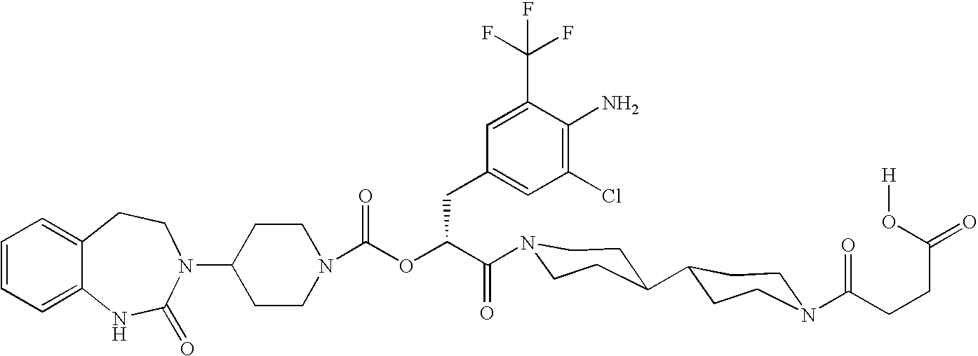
C12=CC=CC=C1NC(=O)N(C1CCN(C(=O)OC(C(=O)N3CCC(C4CCN(C(CCC(=O)O[H])=O)CC4)CC3)CC3=CC(Cl)=C(N)C(C(F)(F)F)=C3)CC1)CC2
